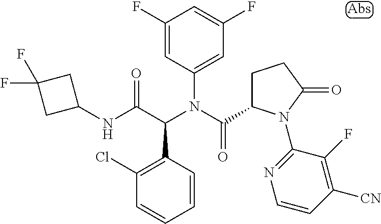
C1(F)=CC(N(C(C2CCC(=O)N2C2=NC=CC([CN])=C2F)=O)C(C(NC2CC(F)(F)C2)=O)C2=C(Cl)C=CC=C2)=CC(F)=C1
